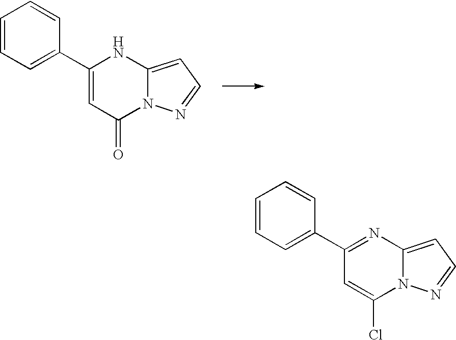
C1=CC=C(C2=CC(=O)N3C(=CC=N3)N2)C=C1.C1=CC=C(C2=NC3=CC=NN3C(Cl)=C2)C=C1
